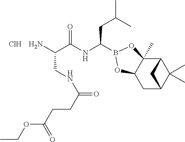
C12C3(C)C(CC(C1(C)C)C2)OB(C(NC(C(N)CNC(CCC(OCC)=O)=O)=O)CC(C)C)O3.Cl
